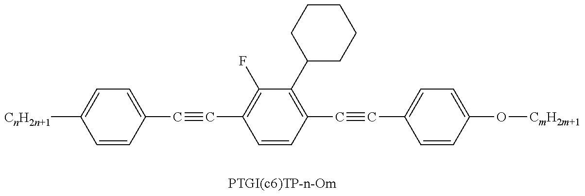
C1=CC(C#CC2=C(F)C(C3CCCCC3)=C(C#CC3=CC=C(O[CmH2m+1])C=C3)C=C2)=CC=C1[CnH2n+1]
